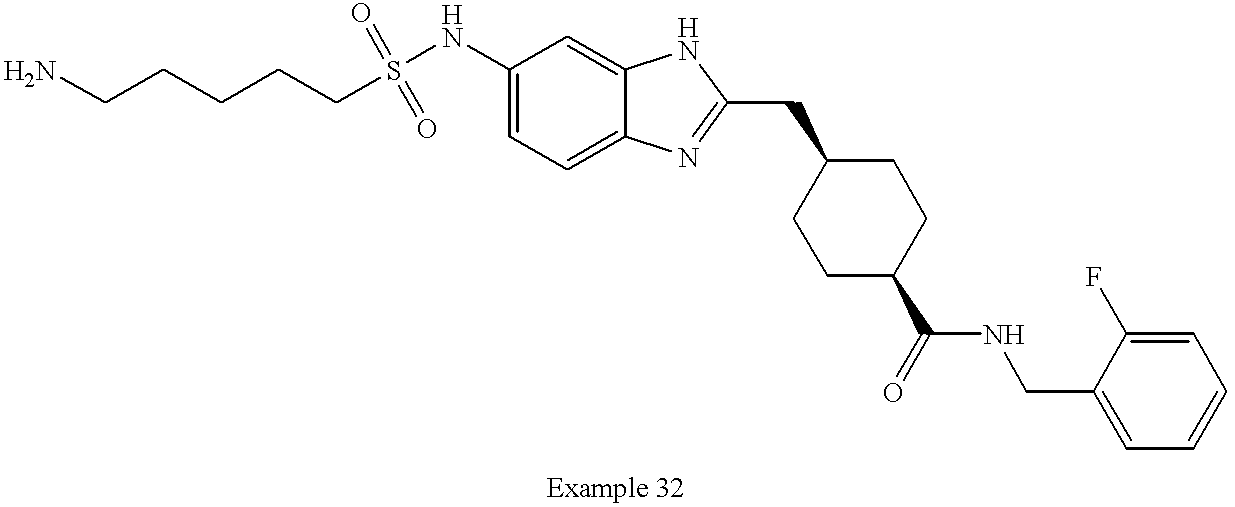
C(CCCCS(NC1=CC=C2C(=C1)NC(CC1CCC(C(=O)NCC3=CC=CC=C3F)CC1)=N2)(=O)=O)N
